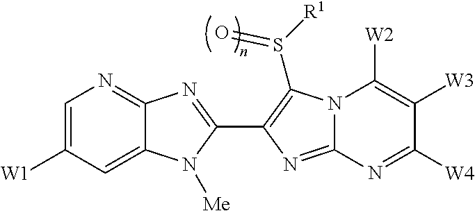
C1=C([W1])C=C2C(=N1)N=C(C1=C(S([R1])=O)N3C(=N1)N=C([W4])C([W3])=C3[W2])N2[Me]
